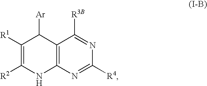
C1([R1])=C([R2])NC2=C(C1[Ar])C([R3B])=NC([R4])=N2
